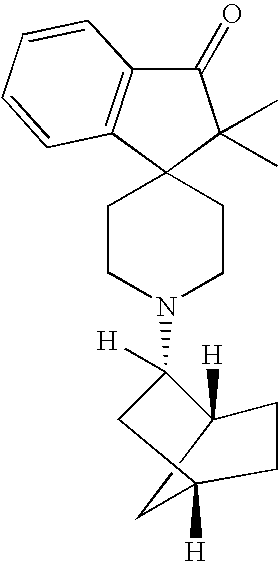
C12(CCN(C3([H])CC4([H])CC3([H])CC4)CC1)C(C)(C)C(=O)C1=C2C=CC=C1
